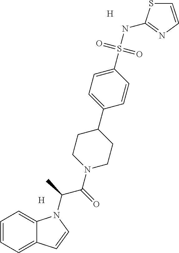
[H].[H].C1=CC=C2C(=C1)N(C(C)C(=O)N1CCC(C3=CC=C(S(NC4=NC=CS4)(=O)=O)C=C3)CC1)C=C2
